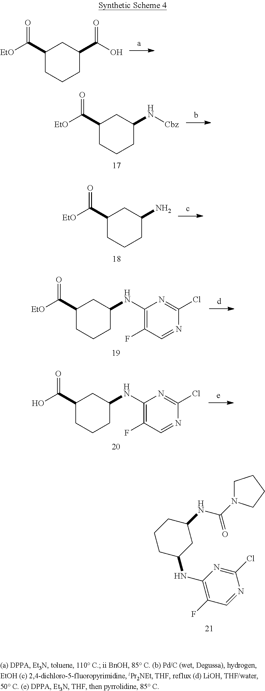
C1(C([EtO])=O)CCCC(C(O)=O)C1.C1(C([EtO])=O)CCCC(N[Cbz])C1.C1(C([EtO])=O)CCCC(N)C1.C1(C([EtO])=O)CCCC(NC2=C(F)C=NC(Cl)=N2)C1.C1(C(O)=O)CCCC(NC2=C(F)C=NC(Cl)=N2)C1.C1N(C(NC2CCCC(NC3=C(F)C=NC(Cl)=N3)C2)=O)CCC1
